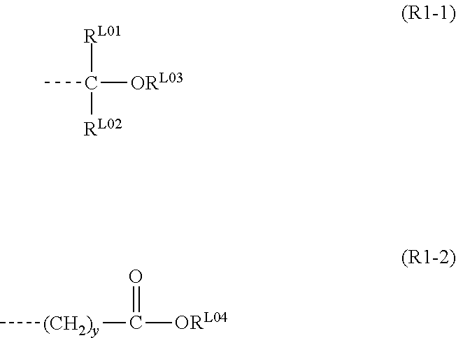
[RL01]C([RL02])([ORL03])C.C[(CH2)y]C(=O)[ORL04]
